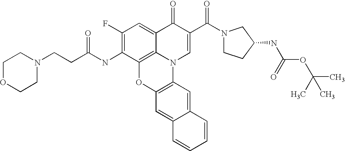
C1(F)=C(NC(CCN2CCOCC2)=O)C2=C3C(=C1)C(=O)C(C(N1CCC(NC(OC(C)(C)C)=O)C1)=O)=CN3C1=C(O2)C=C2C(=C1)C=CC=C2
